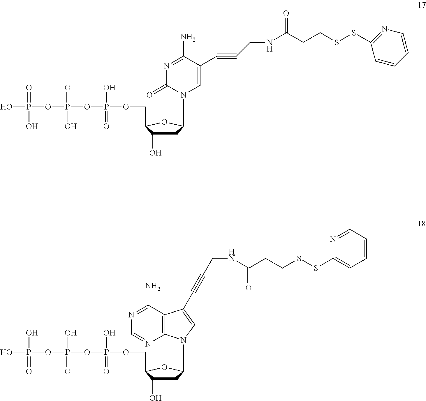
C1C(O)C(COP(OP(OP(O)(O)=O)(O)=O)(O)=O)OC1N1C2=C(C(N)=NC=N2)C(C#CCNC(CCSSC2=CC=CC=N2)=O)=C1.C1C(O)C(COP(OP(OP(O)(=O)O)(=O)O)(O)=O)OC1N1C=C(C#CCNC(CCSSC2=NC=CC=C2)=O)C(N)=NC1=O
